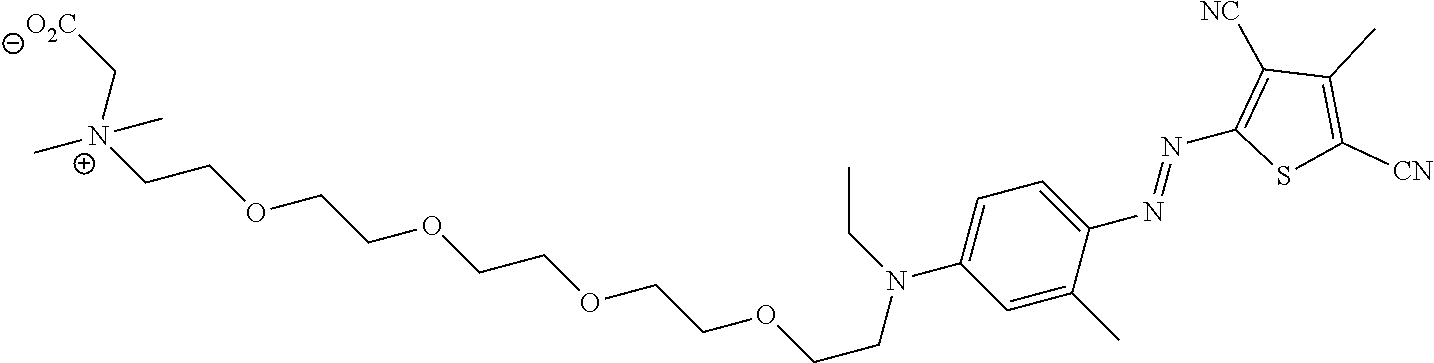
C1=C(C)C(N=NC2=C([NC])C(C)=C([CN])S2)=CC=C1N(CC)CCOCCOCCOCCOCC[N+](C)(C[O2C])C
